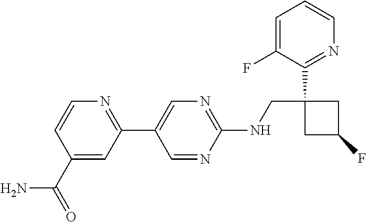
C1(C2=CN=C(NCC3(C4=NC=CC=C4F)CC(F)C3)N=C2)=NC=CC(C(=O)N)=C1
